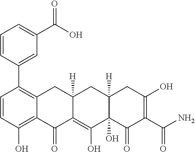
C1=CC(O)=C2C(=C1C1=CC(C(O)=O)=CC=C1)CC1([H])C(=C(O)C3(O)C([H])(C1)CC(O)=C(C(N)=O)C3=O)C2=O
